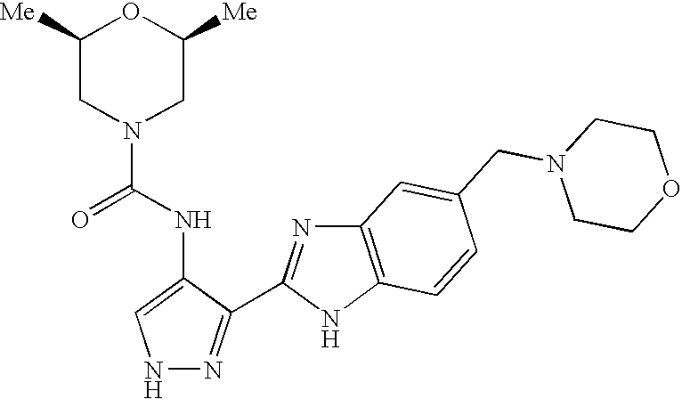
N1N=C(C2=NC3=C(N2)C=CC(CN2CCOCC2)=C3)C(NC(=O)N2CC([Me])OC([Me])C2)=C1
